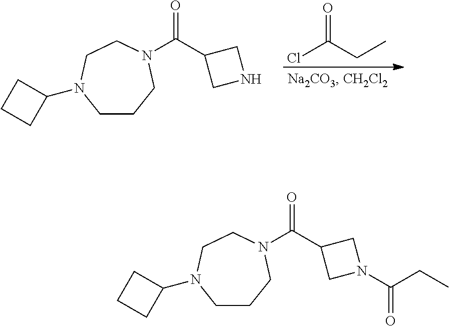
C1CCN(C(C2CNC2)=O)CCN1C1CCC1.ClC(CC)=O.C1CCN(C(C2CN(C(CC)=O)C2)=O)CCN1C1CCC1
